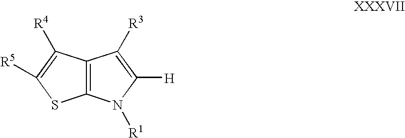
C12=C(N([R1])C([H])=C1[R3])SC([R5])=C2[R4]
